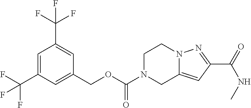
C1(COC(=O)N2CC3=CC(C(=O)NC)=NN3CC2)=CC(C(F)(F)F)=CC(C(F)(F)F)=C1
